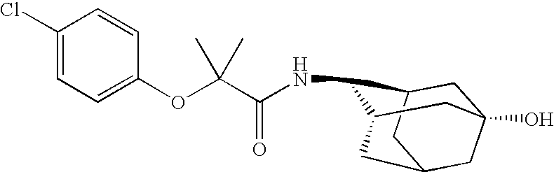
N(C1C2CC3(O)CC(CC1C3)C2)C(C(OC1=CC=C(Cl)C=C1)(C)C)=O
